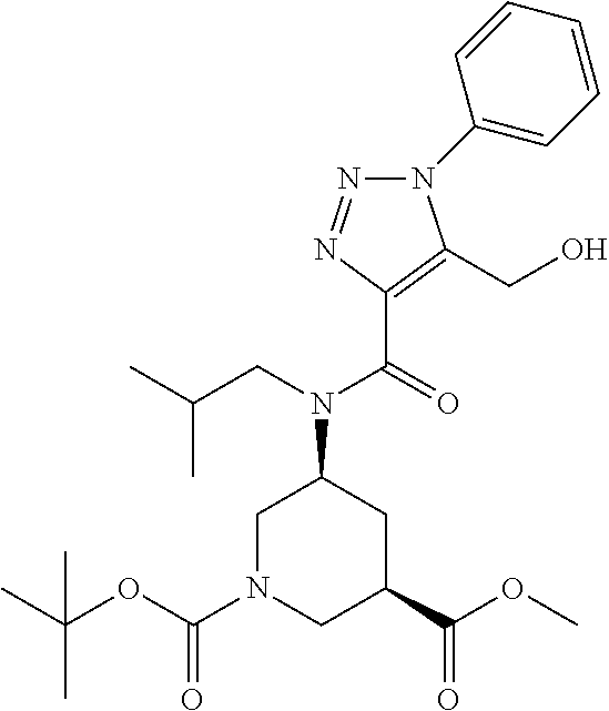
C1N(C(OC(C)(C)C)=O)CC(C(OC)=O)CC1N(CC(C)C)C(=O)C1=C(CO)N(C2=CC=CC=C2)N=N1
